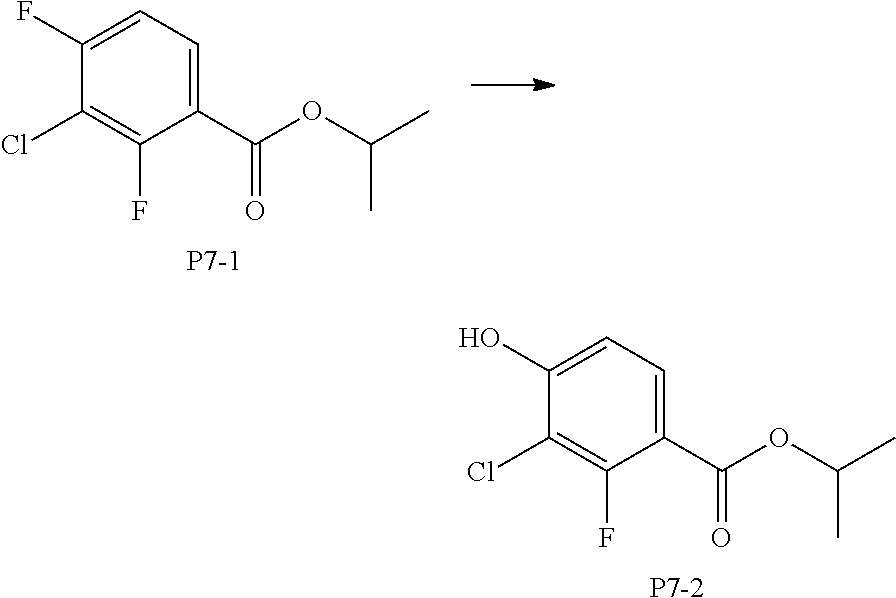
C1(C(OC(C)C)=O)=CC=C(F)C(Cl)=C1F.[P7-1].C1(C(OC(C)C)=O)=CC=C(O)C(Cl)=C1F.[P7-2]
